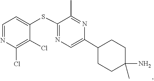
C1C(N)(C)CCC(C2=CN=C(SC3=CC=NC(Cl)=C3Cl)C(C)=N2)C1
